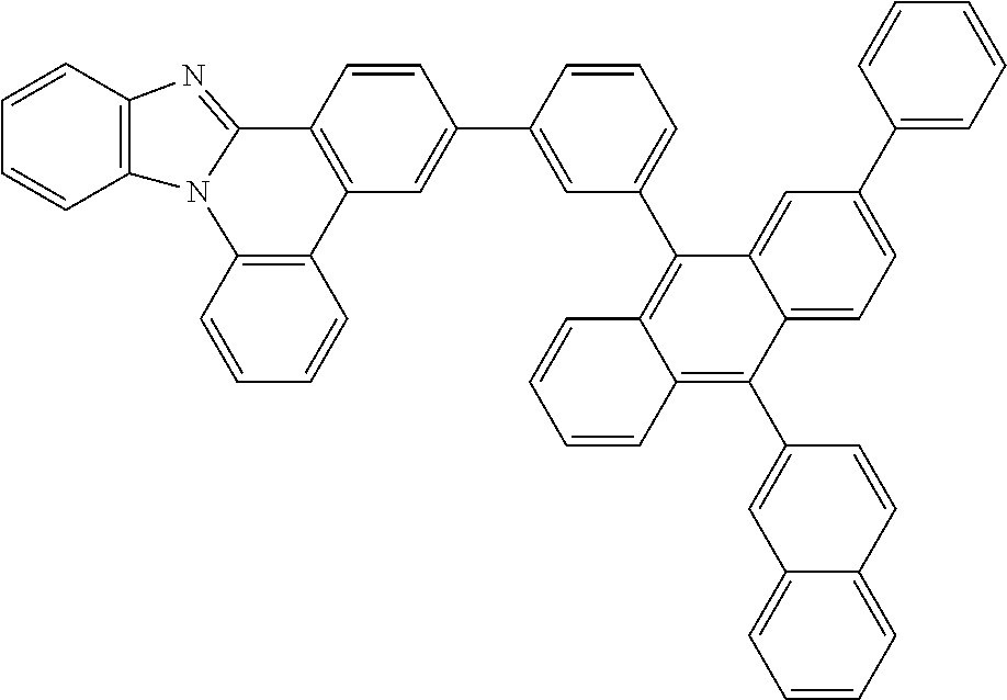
C1=CC2=C(C=C1)N1C(=NC3=C1C=CC=C3)C1=C2C=C(C2=CC(C3=C4C(=C(C5=CC6=CC=CC=C6C=C5)C5=CC=C(C6=CC=CC=C6)C=C35)C=CC=C4)=CC=C2)C=C1
